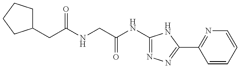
C1(NC(CNC(CC2CCCC2)=O)=O)=NN=C(C2=NC=CC=C2)N1
